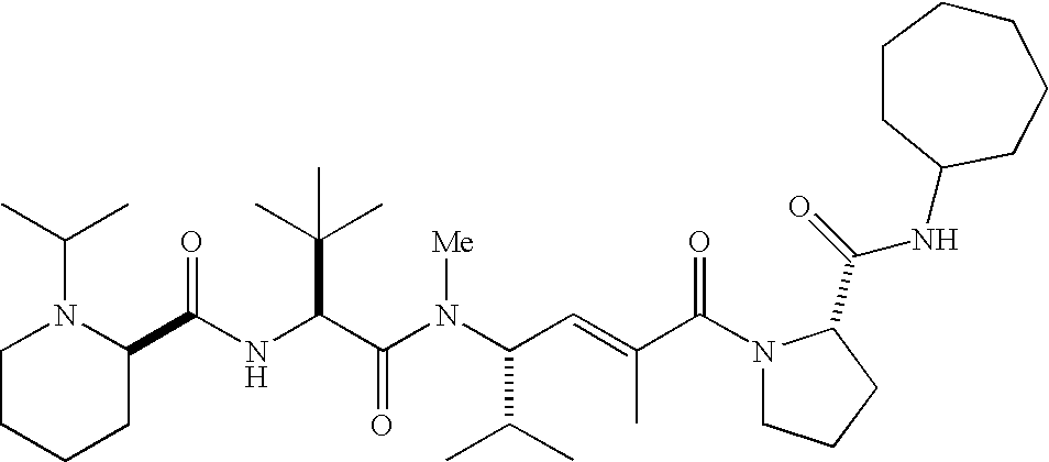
N(C(C(N(C(C(C)C)C=C(C)C(N1CCCC1C(=O)NC1CCCCCC1)=O)[Me])=O)C(C)(C)C)C(C1N(C(C)C)CCCC1)=O
